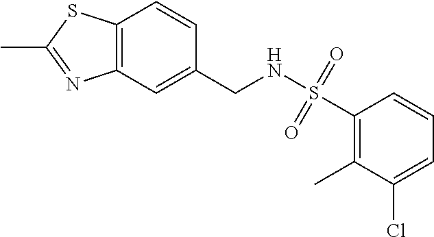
C1=CC2=C(C=C1CNS(C1=C(C)C(Cl)=CC=C1)(=O)=O)N=C(C)S2
